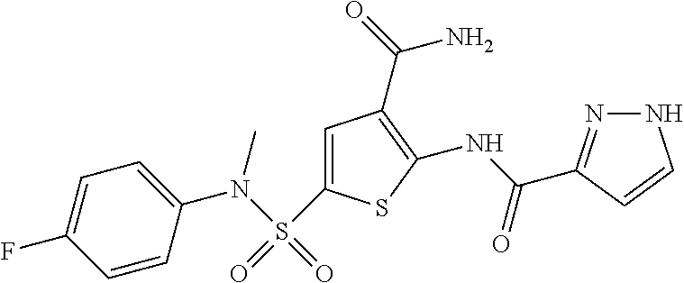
C1(NC(=O)C2=NNC=C2)=C(C(=O)N)C=C(S(=O)(N(C)C2=CC=C(F)C=C2)=O)S1
